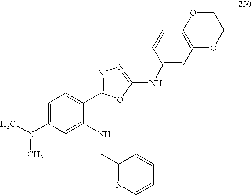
C1=C(N(C)C)C=C(NCC2=NC=CC=C2)C(C2=NN=C(NC3=CC4=C(C=C3)OCCO4)O2)=C1
